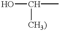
OC(C)[CH3)]
